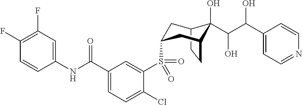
C1(F)=C(F)C=C(NC(C2=CC=C(Cl)C(S(=O)(=O)C3CC4C(O)(C(C(C5=CC=NC=C5)O)O)C(CC4)C3)=C2)=O)C=C1
